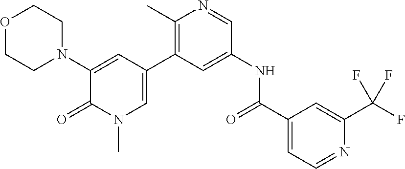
O1CCN(C2=CC(C3=C(C)N=CC(NC(C4=CC=NC(C(F)(F)F)=C4)=O)=C3)=CN(C)C2=O)CC1
